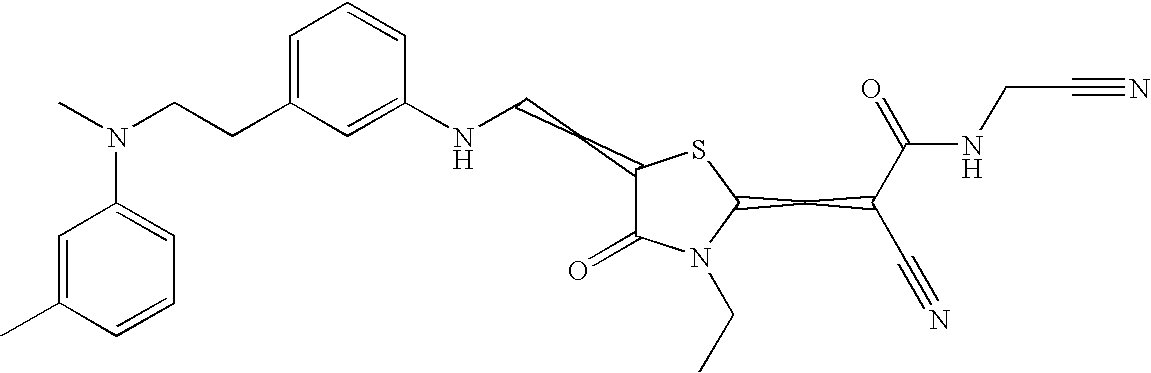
C(CC1=CC=CC(NCCC2C(=O)N(CC)C(CC(C#N)C(=O)NCC#N)S2)=C1)N(C)C1=CC=CC(C)=C1
